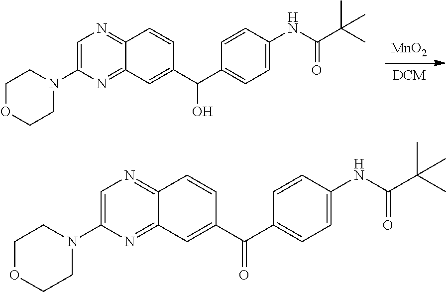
[DCM].[MnO2].N1(C2=CN=C3C(=N2)C=C(C(C2=CC=C(NC(C(C)(C)C)=O)C=C2)O)C=C3)CCOCC1.N1(C2=CN=C3C(=N2)C=C(C(C2=CC=C(NC(C(C)(C)C)=O)C=C2)=O)C=C3)CCOCC1
